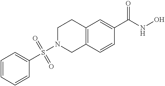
S(N1CC2=C(CC1)C=C(C(NO)=O)C=C2)(C1=CC=CC=C1)(=O)=O
